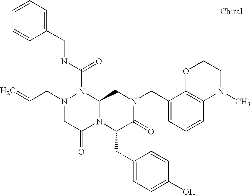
C(N1CC(=O)N2C(N1C(NCC1=CC=CC=C1)=O)CN(CC1=CC=CC3=C1OCCN3C)C(=O)C2CC1=CC=C(O)C=C1)C=C
